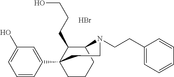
C1=CC(C23CCCC(C2CCCO)N(CCC2=CC=CC=C2)CC3)=CC(O)=C1.Br
